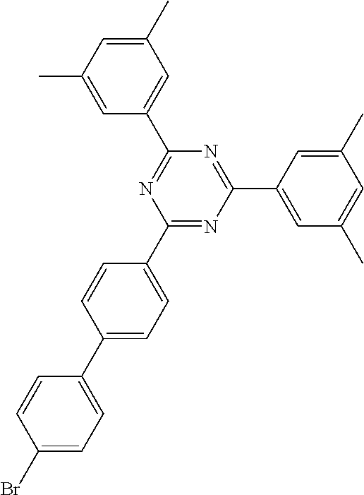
C1=C(C)C=C(C2=NC(C3=CC=C(C4=CC=C(Br)C=C4)C=C3)=NC(C3=CC(C)=CC(C)=C3)=N2)C=C1C
